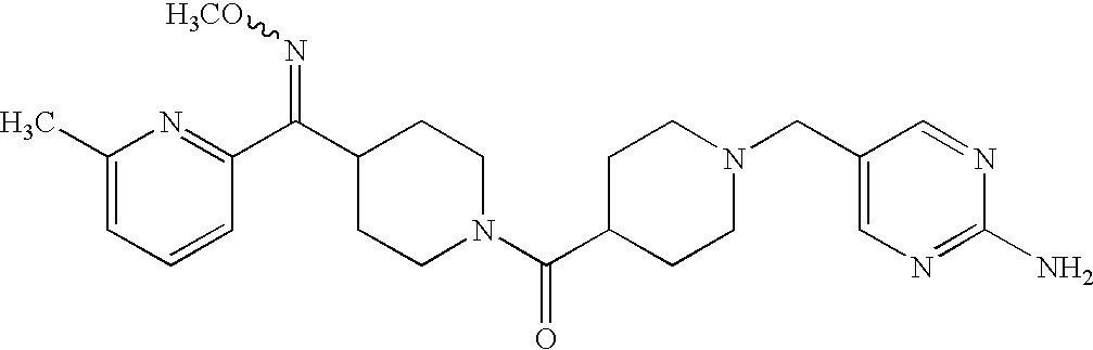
C1(C)=CC=CC(C(C2CCN(C(C3CCN(CC4=CN=C(N)N=C4)CC3)=O)CC2)=N[H3CO])=N1
